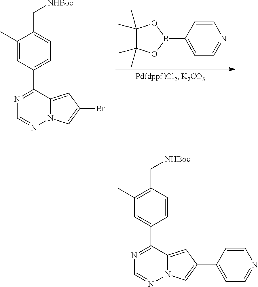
C1(C)=CC(C2=NC=NN3C2=CC(Br)=C3)=CC=C1C[NHBoc].C1=CC(B2OC(C)(C)C(C)(C)O2)=CC=N1.C1(C)=C(C[NHBoc])C=CC(C2=NC=NN3C2=CC(C2=CC=NC=C2)=C3)=C1
